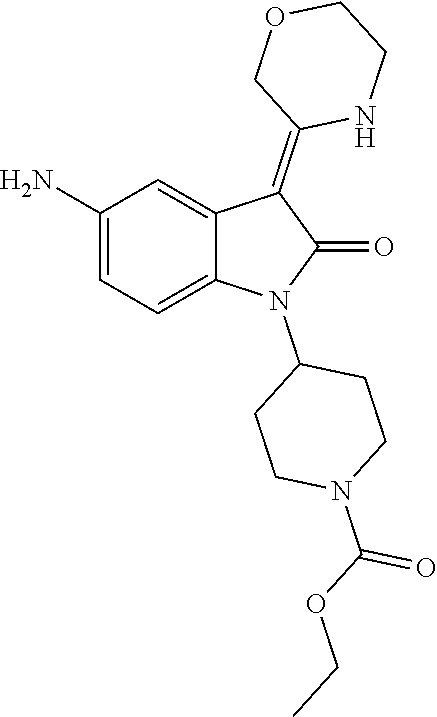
C1(N)=CC=C2C(=C1)C(=C1NCCOC1)C(=O)N2C1CCN(C(OCC)=O)CC1
